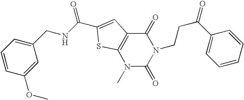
C1(OC)=CC(CNC(C2=CC3=C(N(C)C(=O)N(CCC(C4=CC=CC=C4)=O)C3=O)S2)=O)=CC=C1
